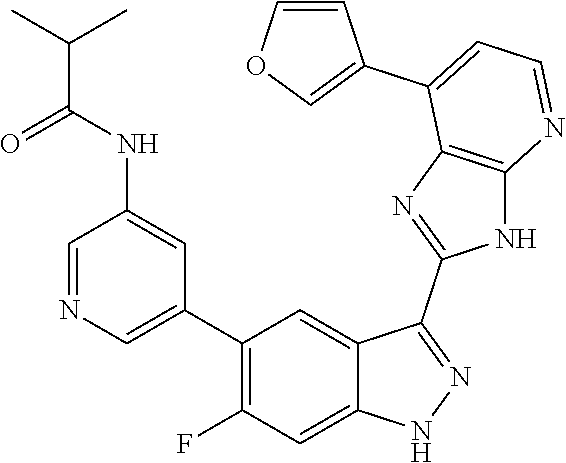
C1=NC=C(C2=C(F)C=C3C(=C2)C(C2=NC4=C(N2)N=CC=C4C2=COC=C2)=NN3)C=C1NC(C(C)C)=O
